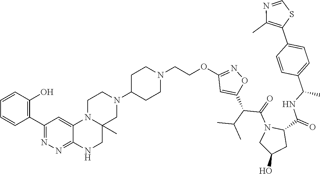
C12(C)CNC3=NN=C(C4=C(O)C=CC=C4)C=C3N1CCN(C1CCN(CCOC3=NOC(C(C(C)C)C(=O)N4CC(O)CC4C(=O)NC(C4=CC=C(C5=C(C)N=CS5)C=C4)C)=C3)CC1)C2
